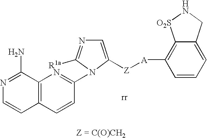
C1=C([Z][A]C2=C3C(=CC=C2)CN[O2S]3)N(C2=NC3=C(C=C2)C=CN=C3N)C([R1a])=N1
